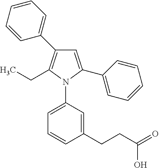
C1=C(C2=CC=CC=C2)N(C2=CC=CC(CCC(=O)O)=C2)C(CC)=C1C1=CC=CC=C1
